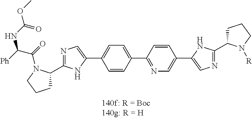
N1=C(C2CCCN2C(=O)C([Ph])NC(OC)=O)NC(C2=CC=C(C3=NC=C(C4=CN=C(C5CCCN5[R])N4)C=C3)C=C2)=C1
